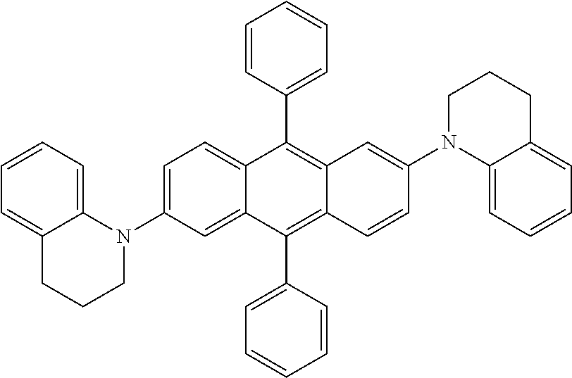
C1=C(N2CCCC3=CC=CC=C23)C=C2C(=C1)C(C1=CC=CC=C1)=C1C(=C2C2=CC=CC=C2)C=CC(N2C3=CC=CC=C3CCC2)=C1
